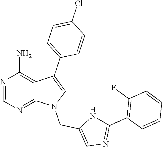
N1=CN=C2C(=C1N)C(C1=CC=C(Cl)C=C1)=CN2CC1=CN=C(C2=C(F)C=CC=C2)N1
